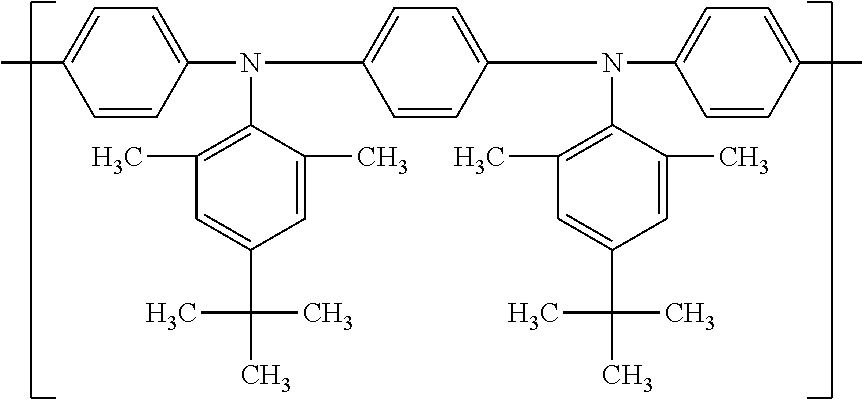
C1=CC(N(C2=CC=C(N(C3=CC=C(C)C=C3)C3=C(C)C=C(C(C)(C)C)C=C3C)C=C2)C2=C(C)C=C(C(C)(C)C)C=C2C)=CC=C1C
